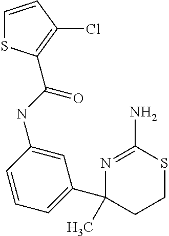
N1=C(N)SCCC1(C)C1=CC=CC(NC(=O)C2=C(Cl)C=CS2)=C1
